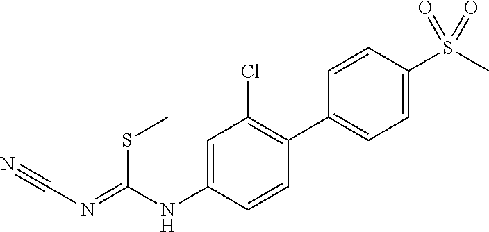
C1=C(NC(=NC#N)SC)C=CC(C2=CC=C(S(C)(=O)=O)C=C2)=C1Cl
